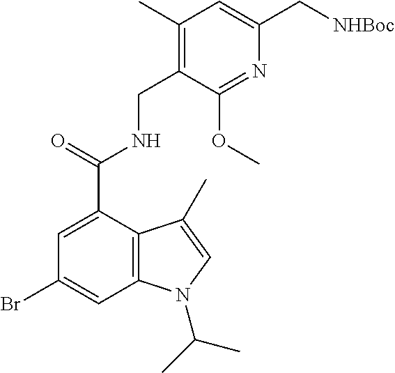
C1=C(C(=O)NCC2=C(C)C=C(C[NHBoc])N=C2OC)C2=C(C=C1Br)N(C(C)C)C=C2C
